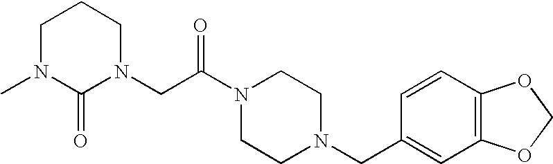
C1N(C)C(=O)N(CC(N2CCN(CC3=CC4=C(C=C3)OCO4)CC2)=O)CC1
